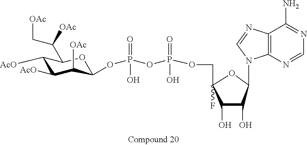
C1([AcO])C([AcO])C([OAc])C(OP(OP(OCC2(F)C(O)C(O)C(N3C4=C(N=C3)C(N)=NC=N4)O2)(O)=O)(O)=O)OC1C(C[OAc])[OAc]
